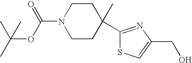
N1(C(OC(C)(C)C)=O)CCC(C)(C2=NC(CO)=CS2)CC1
